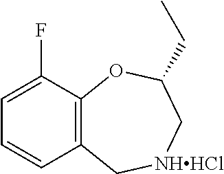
C12=C(C(F)=CC=C1)OC(CC)C[NHHCl]C2
